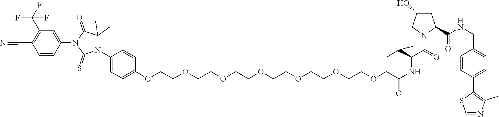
C1(OCCOCCOCCOCCOCCOCCOCC(NC(C(=O)N2C(C(NCC3=CC=C(C4=C(C)N=CS4)C=C3)=O)CC(O)C2)C(C)(C)C)=O)=CC=C(N2C(C)(C)C(=O)N(C3=CC(C(F)(F)F)=C(C#N)C=C3)C2=S)C=C1
